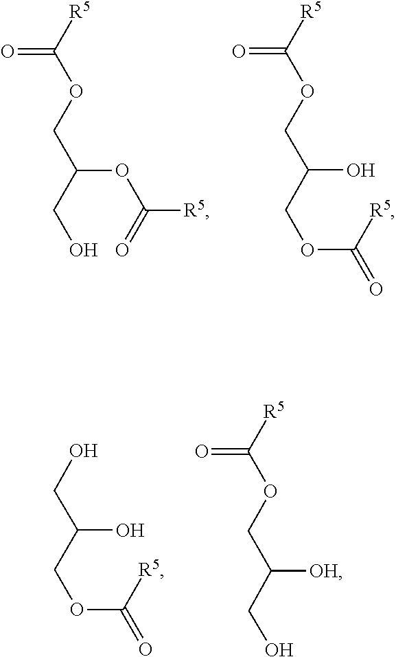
O(C(=O)[R5])C(COC(=O)[R5])CO.C(COC(=O)[R5])(COC([R5])=O)O.C(COC([R5])=O)(CO)O.C(C(CO)[OH])OC(=O)[R5]
